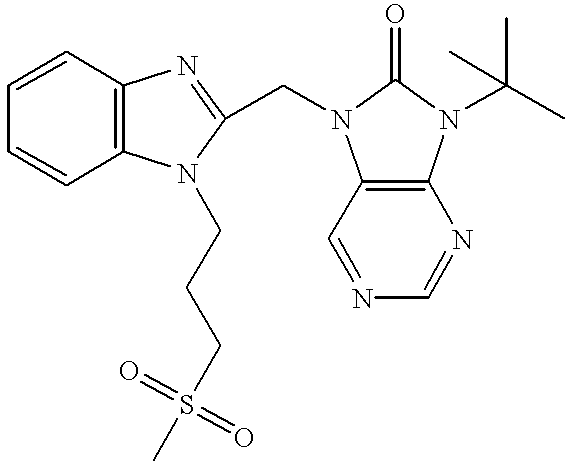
C1=CC2=C(C=C1)N(CCCS(C)(=O)=O)C(CN1C3=C(N(C(C)(C)C)C1=O)N=CN=C3)=N2
